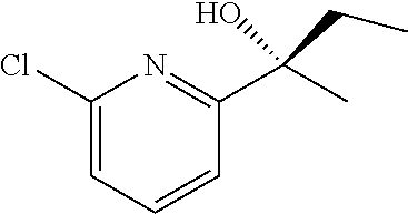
C1(Cl)=CC=CC(C(O)(C)CC)=N1
